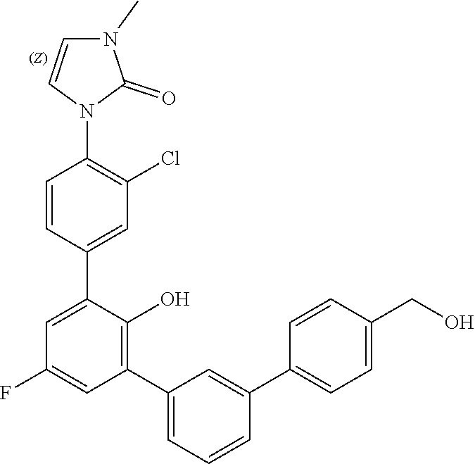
C1=CC(N2C(=O)N(C)C=C2)=C(Cl)C=C1C1=CC(F)=CC(C2=CC=CC(C3=CC=C(CO)C=C3)=C2)=C1O
